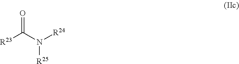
[R23]C(N([R24])[R25])=O
